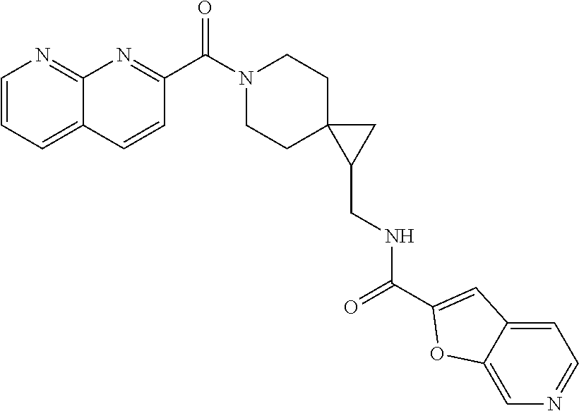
C1CN(C(C2=NC3=NC=CC=C3C=C2)=O)CCC12C(CNC(C1=CC3=CC=NC=C3O1)=O)C2
